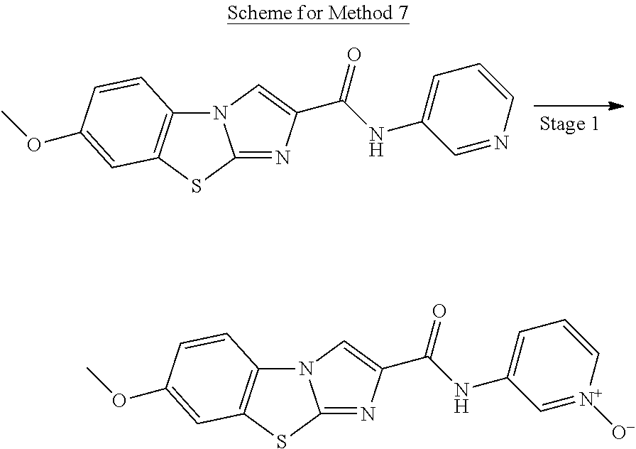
N12C3=C(SC1=NC(C(NC1=CC=CN=C1)=O)=C2)C=C(OC)C=C3.N12C3=C(SC1=NC(C(NC1=CC=C[N+]([O-])=C1)=O)=C2)C=C(OC)C=C3
